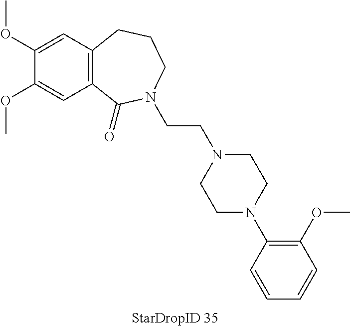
C1(OC)=CC2=C(C=C1OC)C(=O)N(CCN1CCN(C3=C(OC)C=CC=C3)CC1)CCC2
